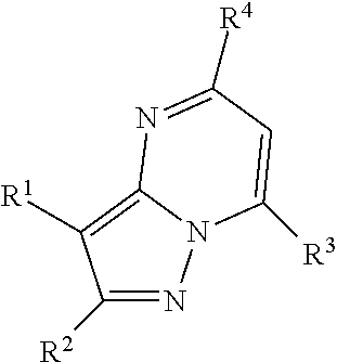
C1([R2])=NN2C(=C1[R1])N=C([R4])C=C2[R3]
